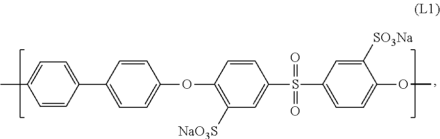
C1(C)=CC=C(C2=CC=C(OC3=C([NaO3S])C=C(S(C4=CC=C(OC)C([SO3Na])=C4)(=O)=O)C=C3)C=C2)C=C1
